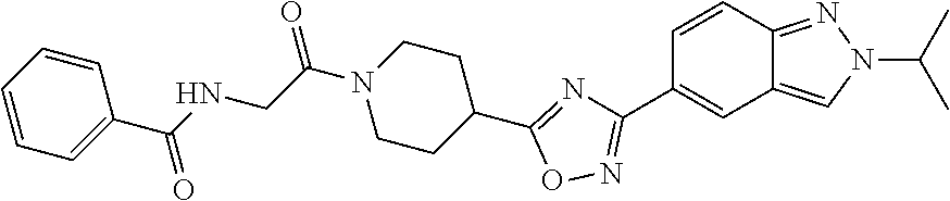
C(C(=O)N1CCC(C2=NC(C3=CC4=CN(C(C)C)N=C4C=C3)=NO2)CC1)NC(C1=CC=CC=C1)=O
